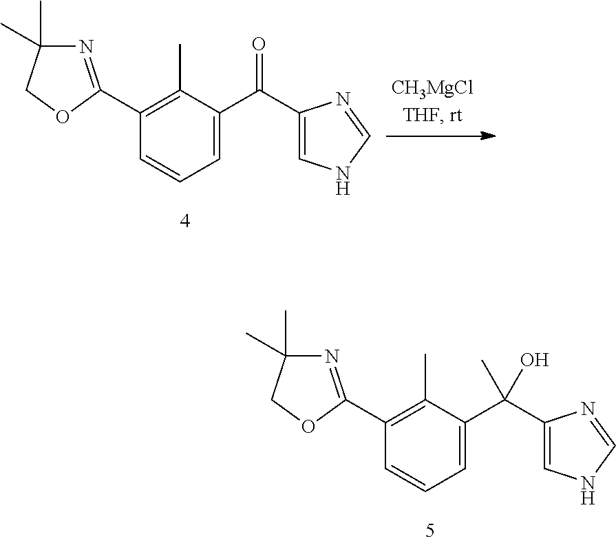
C1(C2=NC(C)(C)CO2)=C(C)C(C(C2=CNC=N2)(C)O)=CC=C1.C1(C2=NC(C)(C)CO2)=C(C)C(C(C2=CNC=N2)=O)=CC=C1
